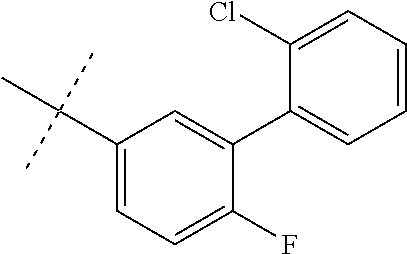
C1(C(C)(C)C)=CC=C(F)C(C2=CC=CC=C2Cl)=C1
